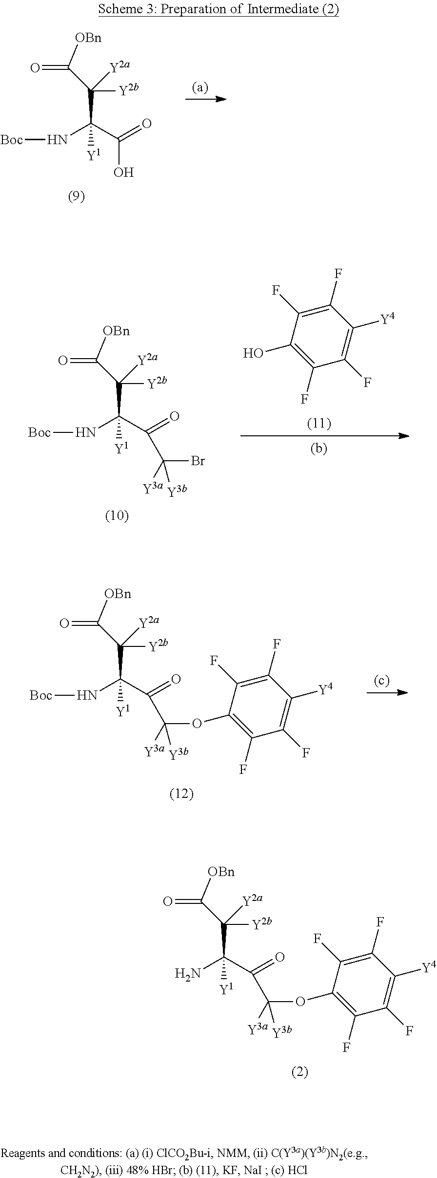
C(C(C(=O)C(Br)([Y3a])[Y3b])(N[Boc])[Y1])([Y2b])(C(=O)[OBn])[Y2a].C1(F)=C(F)C(O)=C(F)C(F)=C1[Y4].C(C(C(=O)C([Y3a])([Y3b])OC1=C(F)C(F)=C([Y4])C(F)=C1F)(N)[Y1])([Y2b])(C(=O)[OBn])[Y2a].C(C(C(O)=O)(N[Boc])[Y1])([Y2b])(C(=O)[OBn])[Y2a].C(C(C(=O)C([Y3a])([Y3b])OC1=C(F)C(F)=C([Y4])C(F)=C1F)(N[Boc])[Y1])([Y2b])(C(=O)[OBn])[Y2a]
